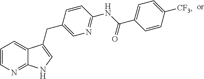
C1=CN=C2C(=C1)C(CC1=CN=C(NC(C3=CC=C([CF3])C=C3)=O)C=C1)=CN2
